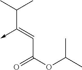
C(C(OC(C)C)=O)=C(C(C)C)->C
